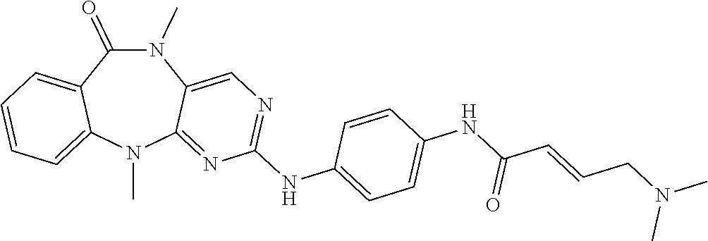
N1(C)C(=O)C2=CC=CC=C2N(C)C2=NC(NC3=CC=C(NC(C=CCN(C)C)=O)C=C3)=NC=C12
